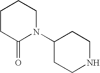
C1CC(=O)N(C2CCNCC2)CC1
